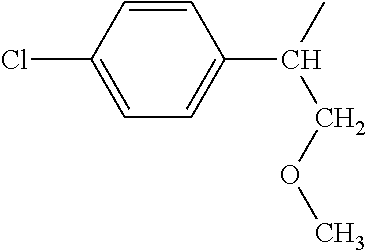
C1=C(Cl)C=CC(C(C)COC)=C1
